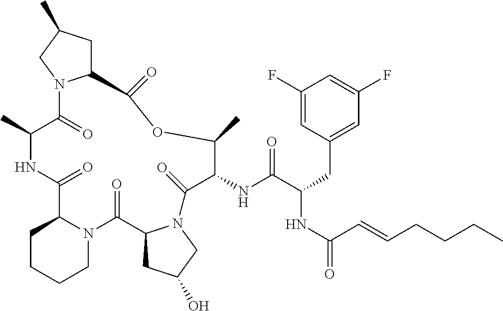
C1(C)C(=O)N2C(CC(C)C2)C(=O)OC(C)C(NC(=O)C(NC(C=CCCCC)=O)CC2=CC(F)=CC(F)=C2)C(=O)N2C(C(=O)N3C(C(=O)N1)CCCC3)CC(O)C2
